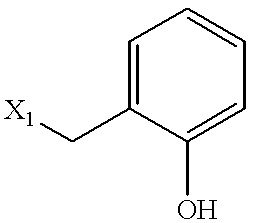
C1=C(C[X1])C(O)=CC=C1
